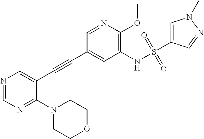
N1=CN=C(N2CCOCC2)C(C#CC2=CC(NS(C3=CN(C)N=C3)(=O)=O)=C(OC)N=C2)=C1C
